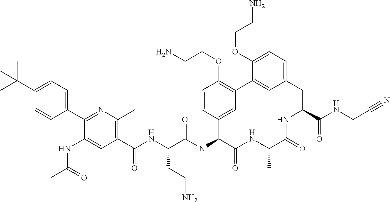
C1(C(C)(C)C)=CC=C(C2=NC(C)=C(C(NC(C(N(C3C(=O)NC(C)C(=O)NC(C(NCC#N)=O)CC4=CC=C(OCCN)C(=C4)C4=C(OCCN)C=CC3=C4)C)=O)CCN)=O)C=C2NC(=O)C)C=C1
